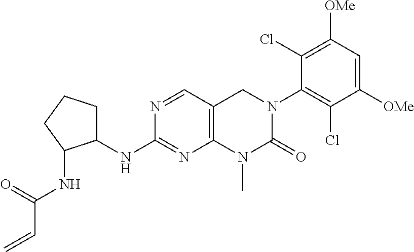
C12=C(C=NC(NC3CCCC3NC(C=C)=O)=N1)CN(C1=C(Cl)C([OMe])=CC([OMe])=C1Cl)C(=O)N2C
